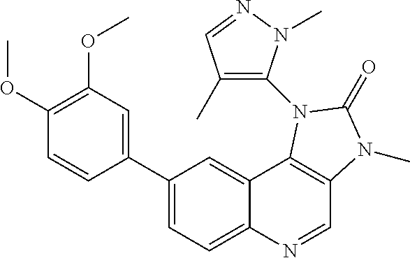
C1(C2=CC(OC)=C(OC)C=C2)=CC=C2C(=C1)C1=C(C=N2)N(C)C(=O)N1C1=C(C)C=NN1C
